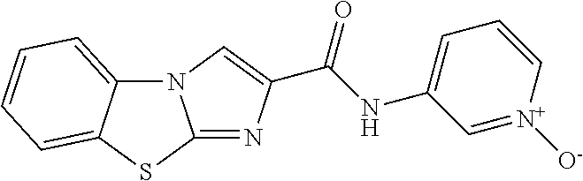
N12C3=CC=CC=C3SC1=NC(C(NC1=CC=C[N+]([O-])=C1)=O)=C2
